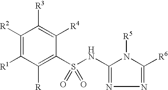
C1([R2])=C([R1])C([R])=C(S(NC2=NN=C([R6])N2[R5])(=O)=O)C([R4])=C1[R3]
